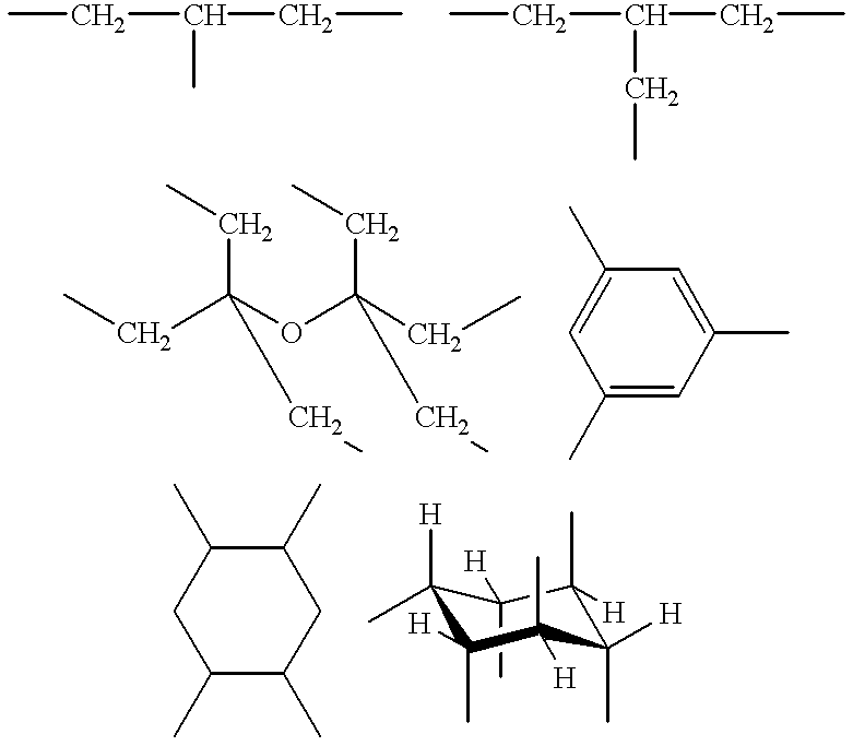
CCC(CC)C.CCC(CC)CC.CCC(OC(CC)(CC)CC)(CC)CC.C1(C)=CC(C)=CC(C)=C1.C1(C)([H])C([H])(C)C(C)([H])C(C)([H])C(C)([H])C1(C)[H].C1(C)C(C)CC(C)C(C)C1
